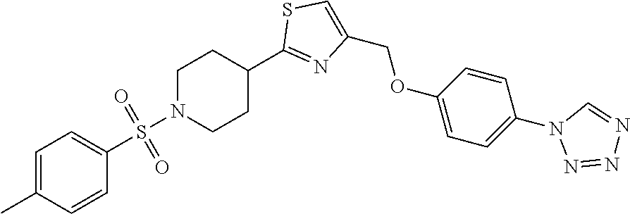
S(N1CCC(C2=NC(COC3=CC=C(N4N=NN=C4)C=C3)=CS2)CC1)(C1=CC=C(C)C=C1)(=O)=O
